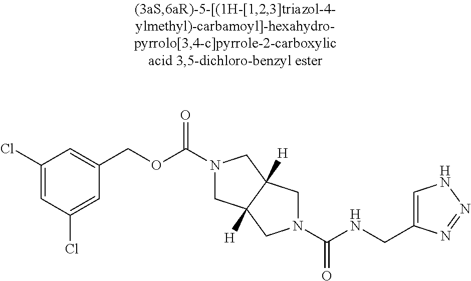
O(C(=O)N1CC2([H])C([H])(C1)CN(C(NCC1=CNN=N1)=O)C2)CC1=CC(Cl)=CC(Cl)=C1
